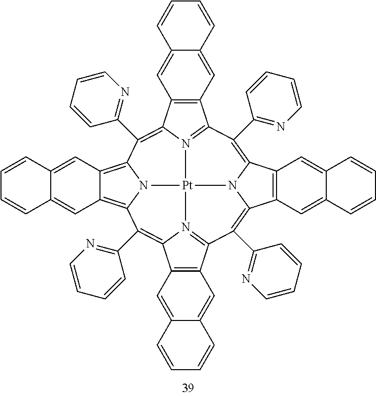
C1=CC2=CC3=C(C=C2C=C1)C1=N2C3=C(C3=NC=CC=C3)C3=C4C=C5C=CC=CC5=CC4=C4N3[Pt]23N2=C(C5=C(C=C6C=CC=CC6=C5)C2=C4C2=NC=CC=C2)C(C2=NC=CC=C2)=C2C4=C(C=C5C(=C4)C=CC=C5)C(=C1C1=NC=CC=C1)N32
